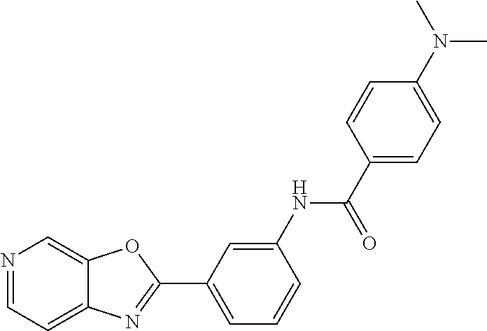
N1=CC=C2C(=C1)OC(C1=CC=CC(NC(C3=CC=C(N(C)C)C=C3)=O)=C1)=N2
